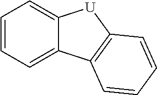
C1=CC=C2C(=C1)[U]C1=C2C=CC=C1
